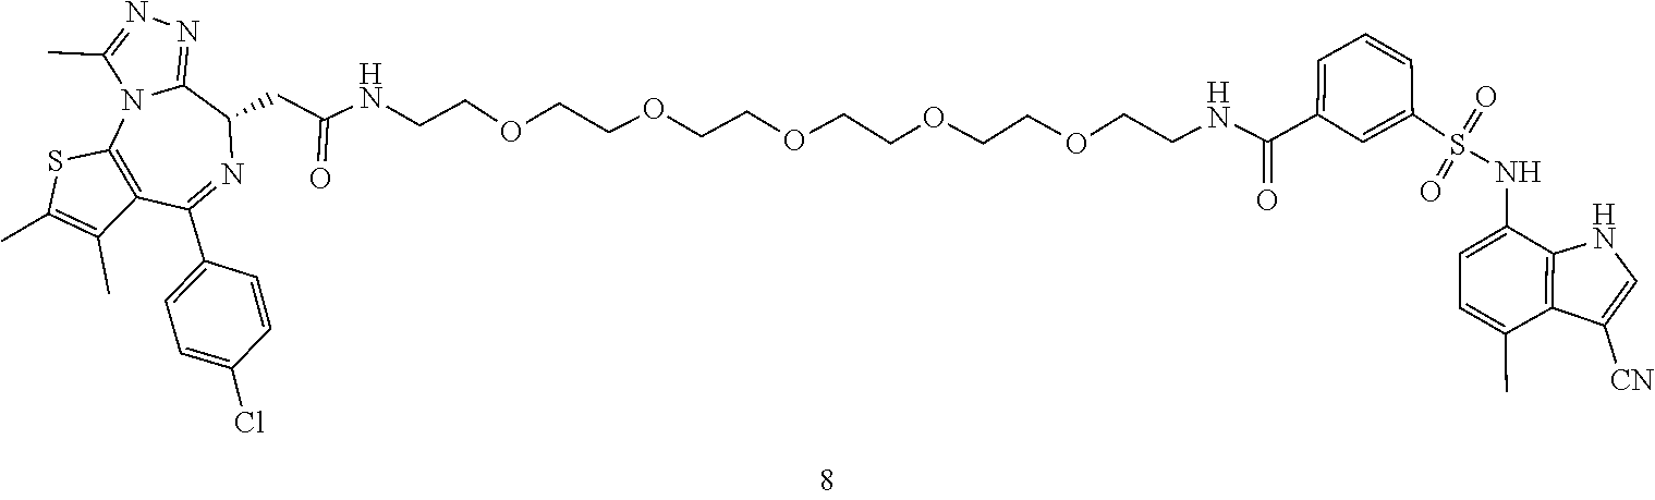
O=S(=O)(C1=CC(C(=O)NCCOCCOCCOCCOCCOCCNC(CC2C3=NN=C(C)N3C3=C(C(C4=CC=C(Cl)C=C4)=N2)C(C)=C(C)S3)=O)=CC=C1)NC1=CC=C(C)C2=C1NC=C2[CN]
